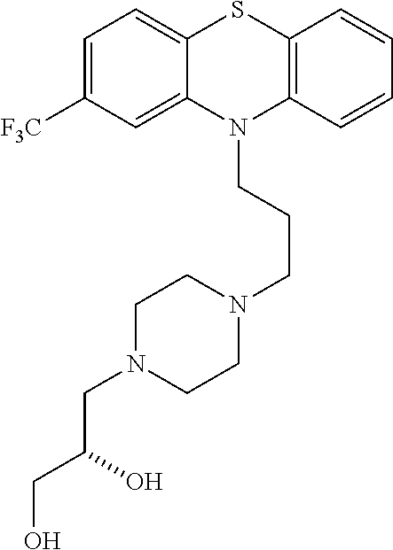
C1=C([F3C])C=C2C(=C1)SC1=C(N2CCCN2CCN(CC(CO)O)CC2)C=CC=C1
